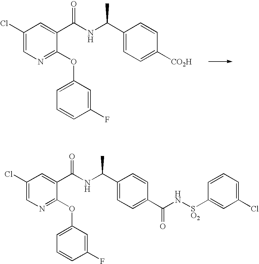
C1(Cl)=CN=C(OC2=CC=CC(F)=C2)C(C(NC(C2=CC=C(C(N[SO2]C3=CC(Cl)=CC=C3)=O)C=C2)C)=O)=C1.C1(Cl)=CN=C(OC2=CC=CC(F)=C2)C(C(NC(C2=CC=C([CO2H])C=C2)C)=O)=C1
